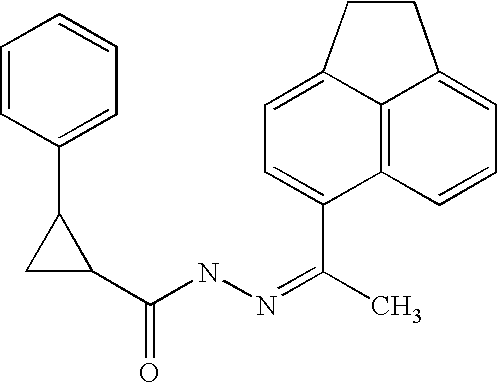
C1=CC(C2CC2C(NN=C(C)C2=CC=C3CCC4=CC=CC2=C34)=O)=CC=C1
